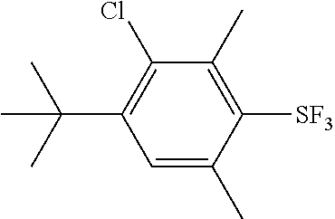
C1(C)=C([SF3])C(C)=CC(C(C)(C)C)=C1Cl
